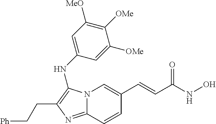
N12C(=NC(CC[Ph])=C1NC1=CC([MeO])=C([OMe])C([OMe])=C1)C=CC(C=CC(NO)=O)=C2
